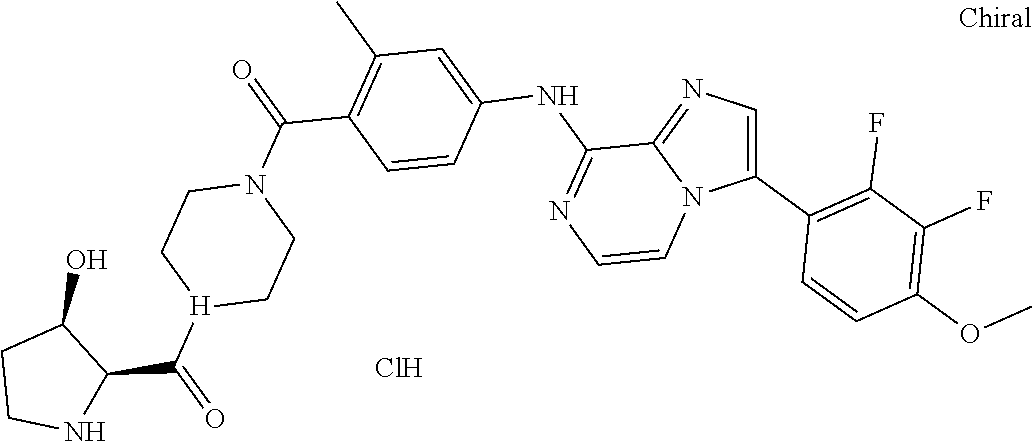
C1=CC(OC)=C(F)C(F)=C1C1=CN=C2N1C=CN=C2NC1=CC(C)=C(C(N2CC[H](C(C3NCCC3O)=O)CC2)=O)C=C1.Cl
